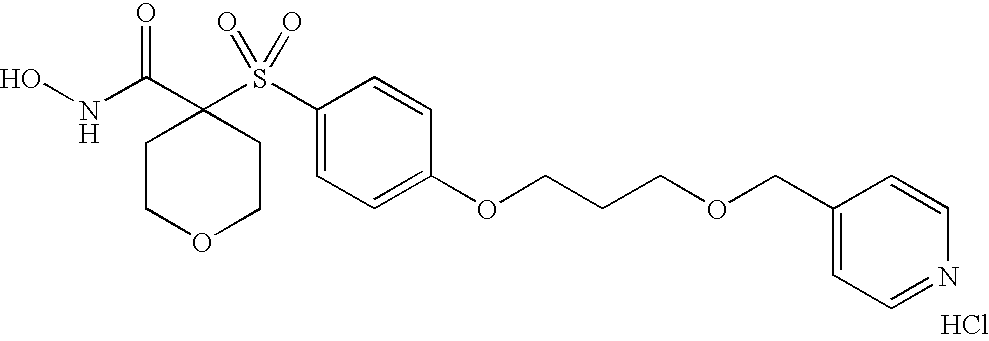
N(C(C1(S(C2=CC=C(OCCCOCC3=CC=NC=C3)C=C2)(=O)=O)CCOCC1)=O)O.Cl
